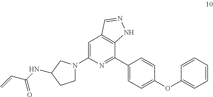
C1=C(N2CCC(NC(C=C)=O)C2)N=C(C2=CC=C(OC3=CC=CC=C3)C=C2)C2=C1C=NN2
